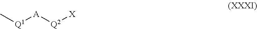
C[Q1][A][Q2][X]
